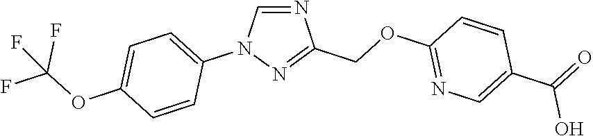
N1=CN(C2=CC=C(OC(F)(F)F)C=C2)N=C1COC1=NC=C(C(O)=O)C=C1
